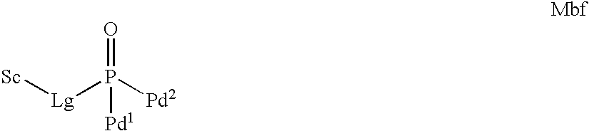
[Lg](P([Pd2])(=O)[Pd1])[Sc]
